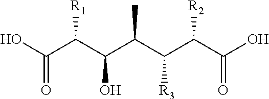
C(C(C(C(C(C(C(O)=O)[R2])[R3])C)O)[R1])(O)=O
